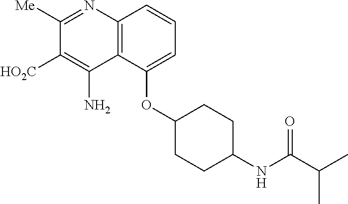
C1([Me])=NC2=C(C(N)=C1[HO2C])C(OC1CCC(NC(C(C)C)=O)CC1)=CC=C2
